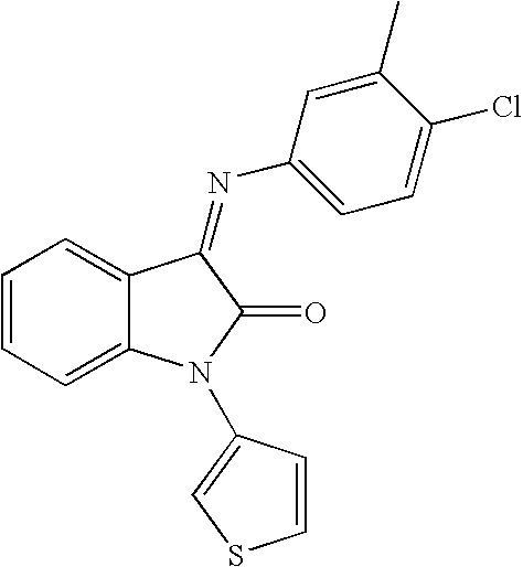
C1=CC=C2C(=C1)C(=NC1=CC=C(Cl)C(C)=C1)C(=O)N2C1=CSC=C1
